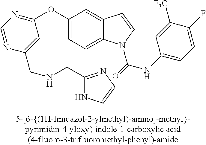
C1(OC2=NC=NC(CNCC3=NC=CN3)=C2)=CC=C2C(=C1)C=CN2C(NC1=CC=C(F)C([F3C])=C1)=O
